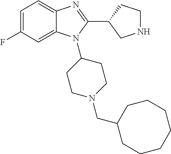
C1=C(F)C=C2C(=C1)N=C(C1CNCC1)N2C1CCN(CC2CCCCCCC2)CC1
